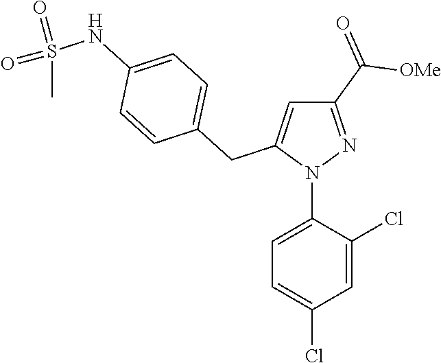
C1=C(N2N=C(C(=O)[OMe])C=C2CC2=CC=C(NS(=O)(C)=O)C=C2)C(Cl)=CC(Cl)=C1
